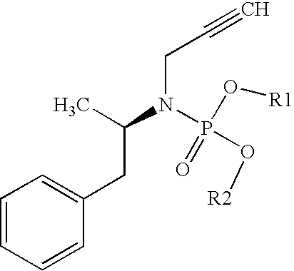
C1=CC=CC(CC(C)N(CC#C)P(=O)(O[R1])O[R2])=C1
